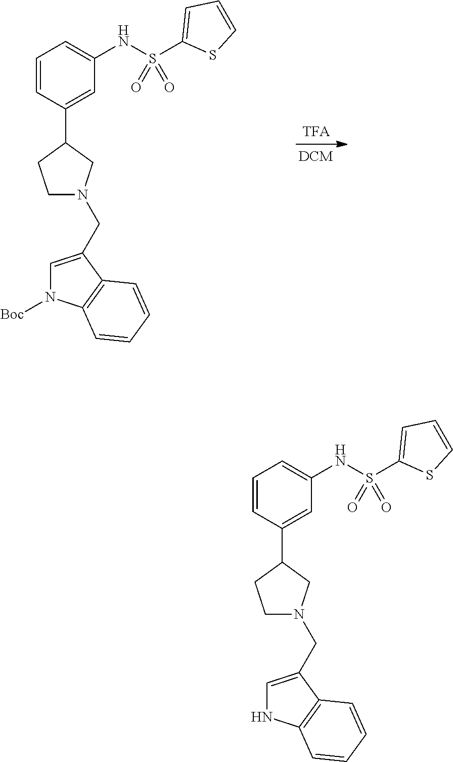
C1=CC(C2CCN(CC3=CN([Boc])C4=C3C=CC=C4)C2)=CC(NS(=O)(C2=CC=CS2)=O)=C1.C1=CC(C2CCN(CC3=CNC4=C3C=CC=C4)C2)=CC(NS(=O)(C2=CC=CS2)=O)=C1
